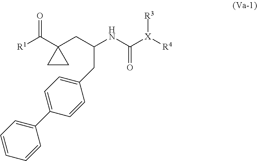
C1=C(C2=CC=CC=C2)C=CC(CC(NC([X]([R4])[R3])=O)CC2(C([R1])=O)CC2)=C1
